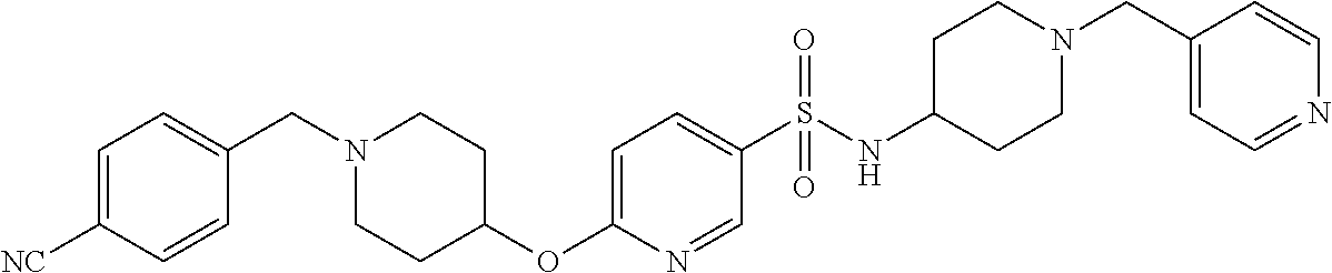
C1=C(S(NC2CCN(CC3=CC=NC=C3)CC2)(=O)=O)C=NC(OC2CCN(CC3=CC=C([NC])C=C3)CC2)=C1
